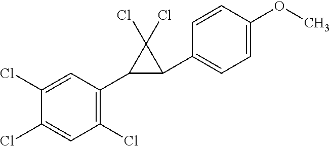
C1(Cl)=CC(C2C(C3=CC=C(OC)C=C3)C2(Cl)Cl)=C(Cl)C=C1Cl
